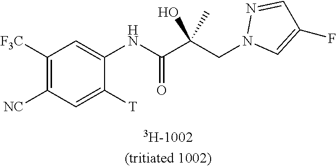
C1=C(NC(C(CN2C=C(F)C=N2)(O)C)=O)C([T])=CC([NC])=C1[F3C]
